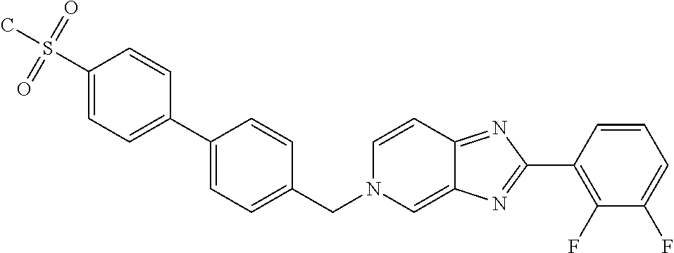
C1(S(C)(=O)=O)=CC=C(C2=CC=C(CN3C=C4C(=NC(C5=C(F)C(F)=CC=C5)=N4)C=C3)C=C2)C=C1
